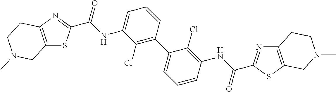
C1(Cl)=C(C2=CC=CC(NC(=O)C3=NC4=C(S3)CN(C)CC4)=C2Cl)C=CC=C1NC(=O)C1=NC2=C(S1)CN(C)CC2
